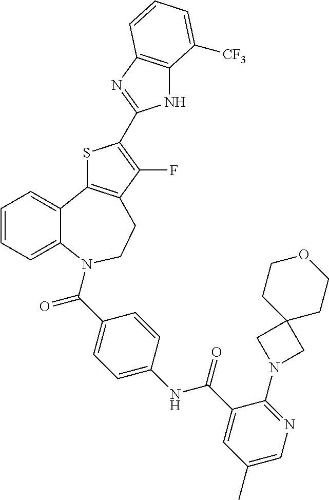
C1=CC=C2C(=C1)C1=C(CCN2C(C2=CC=C(NC(C3=CC(C)=CN=C3N3CC4(C3)CCOCC4)=O)C=C2)=O)C(F)=C(C2=NC3=C(N2)C([CF3])=CC=C3)S1
